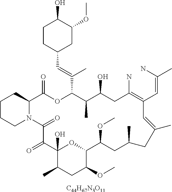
[C44H67N3O11].C1CCN2C(C1)C(=O)OC(C(=CC1CC(OC)C(O)CC1)C)C(C)C(O)CC(N)=C(C=C(C)N)C=C(C)CC(C)CC(OC)C1OC(O)(C(=O)C2=O)C(C)CC1OC
